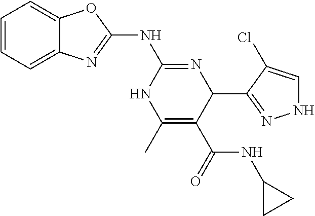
C1=CC=C2C(=C1)N=C(NC1=NC(C3=NNC=C3Cl)C(C(NC3CC3)=O)=C(C)N1)O2
